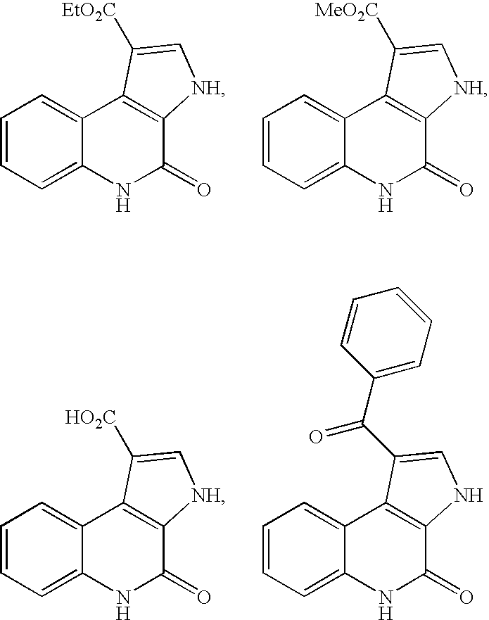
C1=CC=C2C(=C1)C1=C(C(=O)N2)[NH]C=C1[EtO2C].C1=CC=C2C(=C1)C1=C(C(=O)N2)[NH]C=C1[MeO2C].C1=CC=C2C(=C1)C1=C(C(=O)N2)[NH]C=C1[HO2C].C1=CC=C2C(=C1)C1=C(C(=O)N2)NC=C1C(C1=CC=CC=C1)=O
